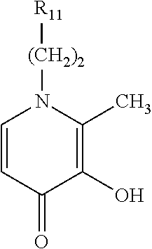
C1=CC(=O)C(O)=C(C)N1[(CH2)2][R11]
